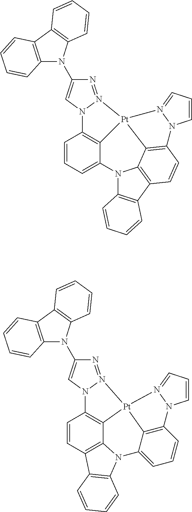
C1=CC=C2C3=C1N1N(=NC(N4C5=C(C6=C4C=CC=C6)C=CC=C5)=C1)[Pt]31C3=C(C=CC4=C3N2C2=C4C=CC=C2)N2C=CC=N21.C1=CC2=C3C4=C1N1N(=NC(N5C6=C(C7=C5C=CC=C7)C=CC=C6)=C1)[Pt]41C4=C(C=CC=C4N3C3=C2C=CC=C3)N2C=CC=N21
